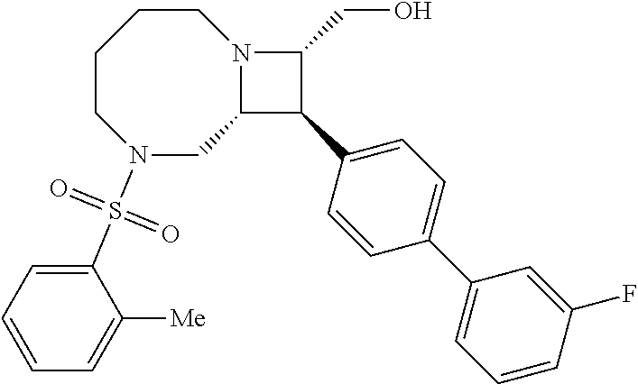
N1(S(C2=CC=CC=C2[Me])(=O)=O)CC2N(CCCC1)C(CO)C2C1=CC=C(C2=CC=CC(F)=C2)C=C1
